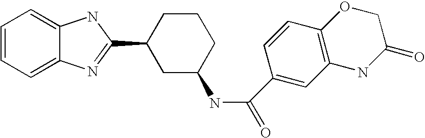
C1=CC=C2C(=C1)NC(C1CC(NC(=O)C3=CC4=C(C=C3)OCC(=O)N4)CCC1)=N2
